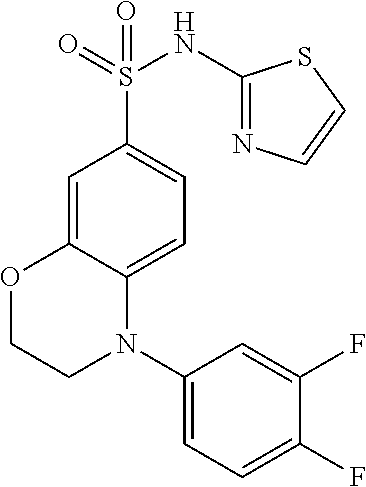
C1=C2C(=CC=C1S(=O)(=O)NC1=NC=CS1)N(C1=CC=C(F)C(F)=C1)CCO2
